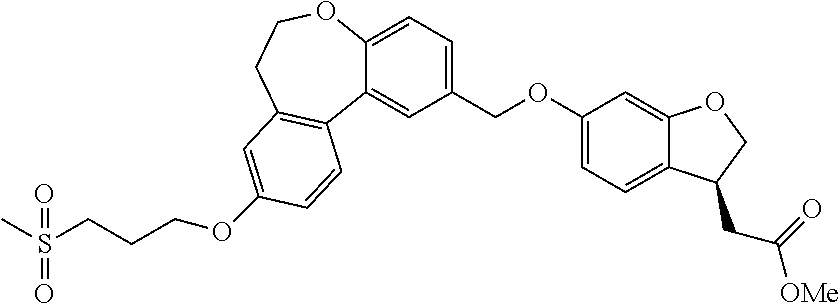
C12=CC=C(COC3=CC=C4C(=C3)OCC4CC([OMe])=O)C=C1C1=C(CCO2)C=C(OCCCS(C)(=O)=O)C=C1
